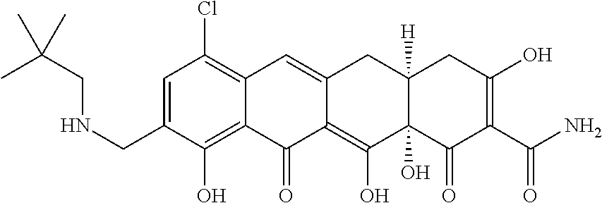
C1=C(CNCC(C)(C)C)C(O)=C2C(=C1Cl)C=C1C(=C(O)C3(O)C([H])(C1)CC(O)=C(C(N)=O)C3=O)C2=O
